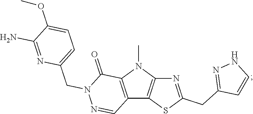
CN1C2=C(C3=C1C(=O)N(CC1=CC=C(OC)C(N)=N1)N=C3)SC(CC1=NNC=C1)=N2
